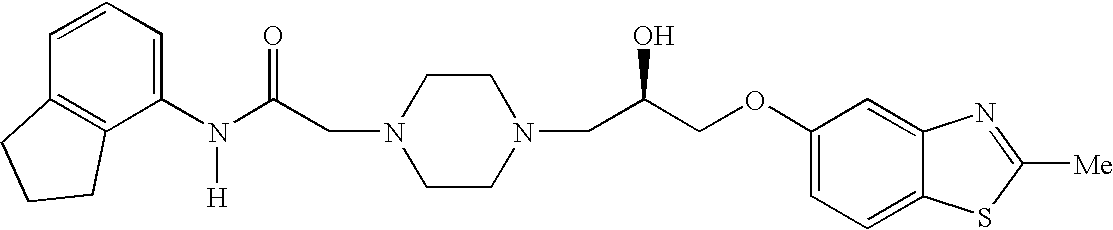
C1=CC=C(N(C(CN2CCN(CC(COC3=CC=C4C(=C3)N=C([Me])S4)O)CC2)=O)[H])C2=C1CCC2
